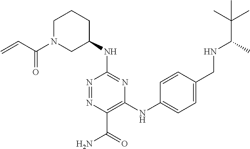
C1(NC2CCCN(C(C=C)=O)C2)=NC(NC2=CC=C(CNC(C)C(C)(C)C)C=C2)=C(C(=O)N)N=N1
